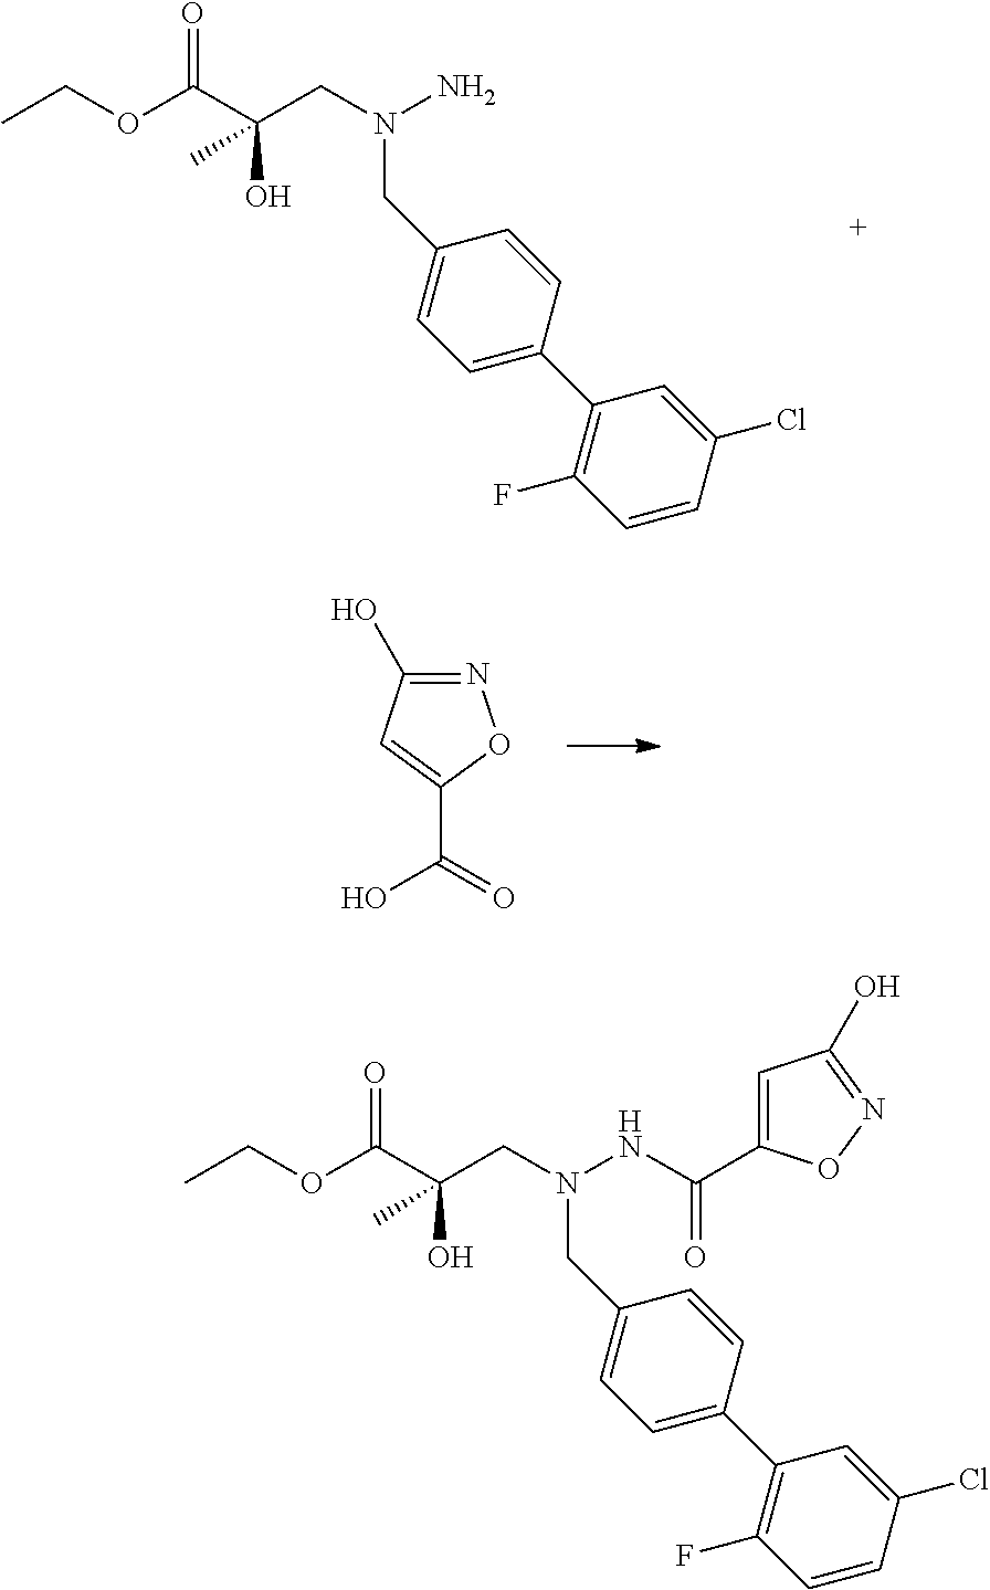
C(O)(C(OCC)=O)(C)CN(NC(C1=CC(O)=NO1)=O)CC1=CC=C(C2=C(F)C=CC(Cl)=C2)C=C1.C(O)(C(OCC)=O)(C)CN(N)CC1=CC=C(C2=C(F)C=CC(Cl)=C2)C=C1.N1=C(O)C=C(C(O)=O)O1
